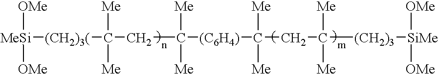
[MeSi]([(CH2)3(]C(CC([Me])([Me])[(C6H4)]C(CC([Me])([Me])[(CH2)3][SiMe]([OMe])[OMe])([Me])[Me])([Me])[Me])([OMe])[OMe]
